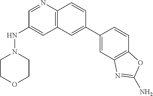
C12=C(C=CC(C3=CC4=C(C=C3)OC(N)=N4)=C1)N=CC(NN1CCOCC1)=C2
